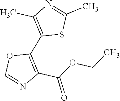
C1(C2=C(C(=O)OCC)N=CO2)=C(C)N=C(C)S1
